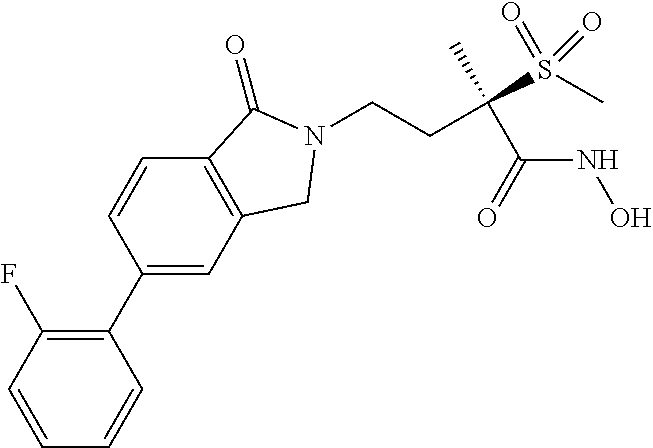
C1(C2=CC3=C(C=C2)C(=O)N(CCC(S(C)(=O)=O)(C)C(=O)NO)C3)=C(F)C=CC=C1
